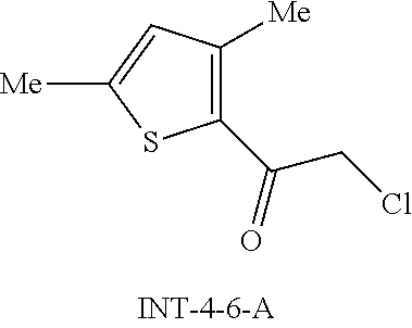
C1(C(=O)CCl)=C([Me])C=C([Me])S1
